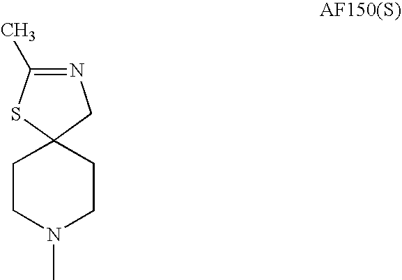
C1CN(C)CCC12CN=C(C)S2
